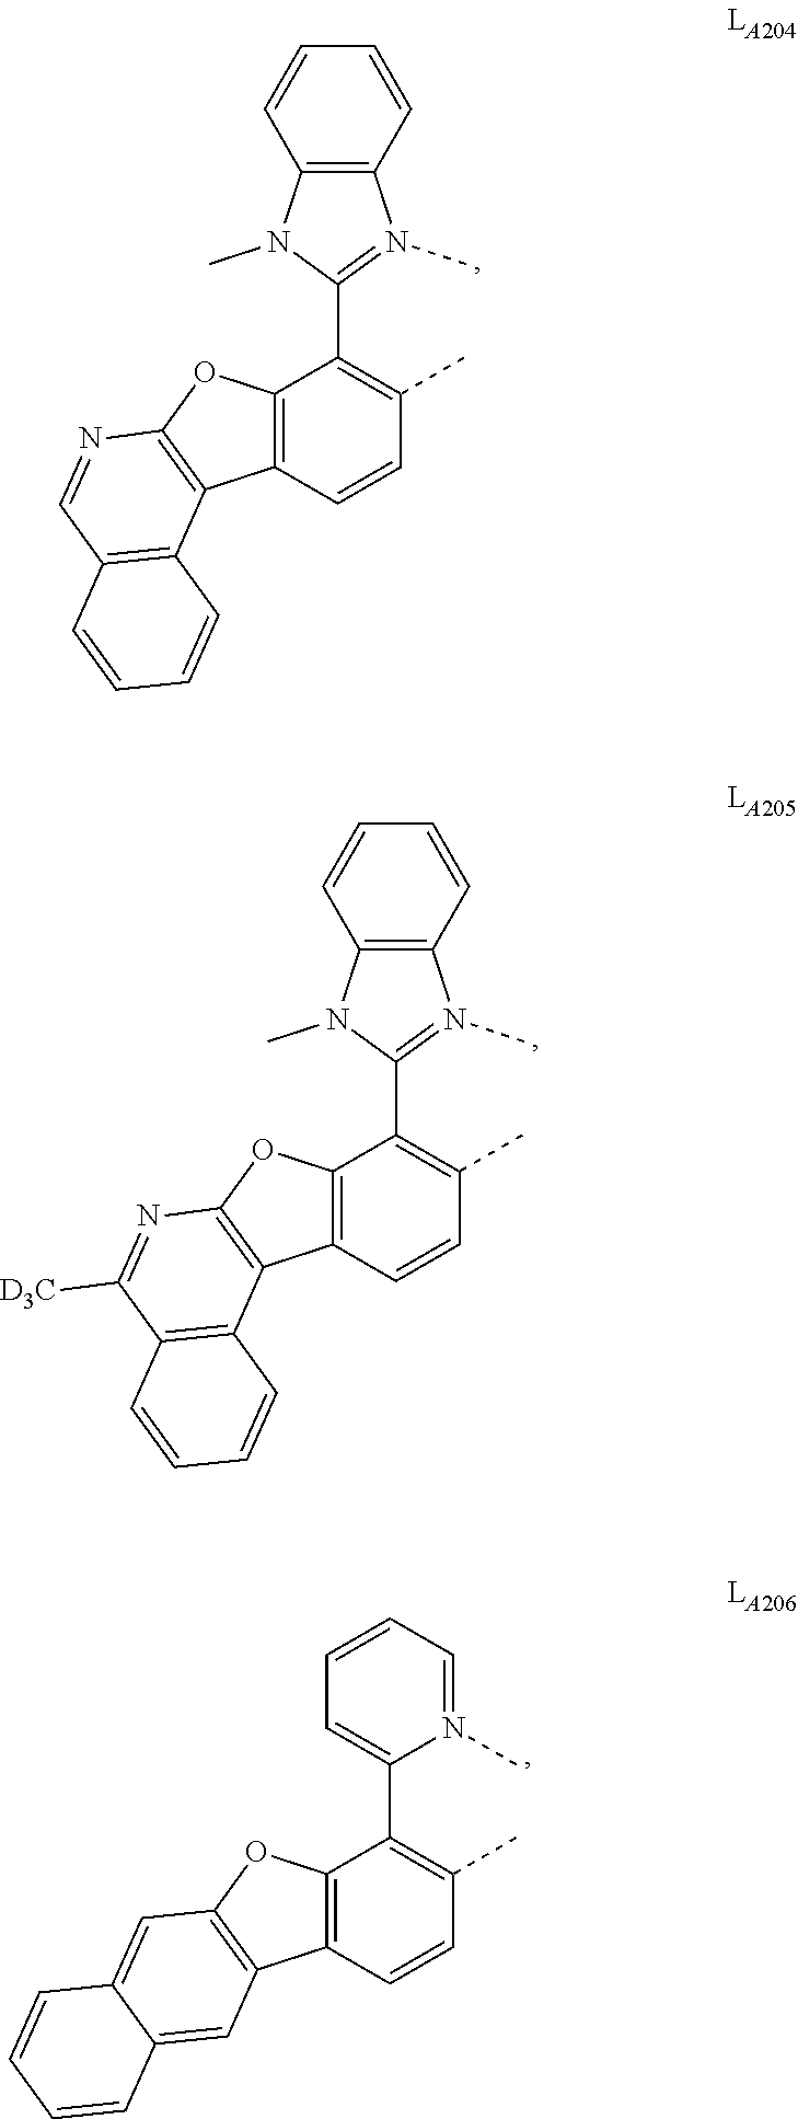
C1=CC2=C(C(C3=N(C)C4=C(N3C)C=CC=C4)=C1C)OC1=C2C2=C(C([D3C])=N1)C=CC=C2.C1=CC2=C(C(C3=CC=CC=N3C)=C1C)OC1=C2C=C2C(=C1)C=CC=C2.C1=CC2=C(C(C3=N(C)C4=C(N3C)C=CC=C4)=C1C)OC1=C2C2=C(C=N1)C=CC=C2
